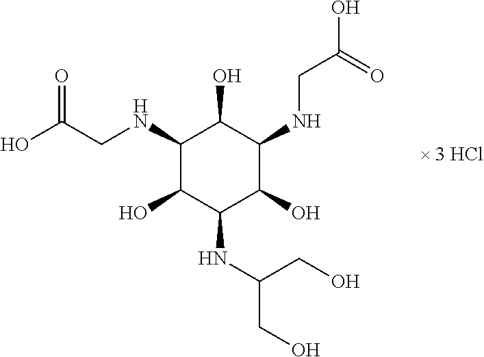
O=C(O)CNC1C(O)C(NC(CO)CO)C(O)C(NCC(O)=O)C1O
